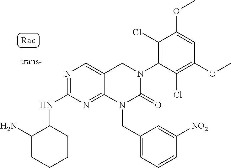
N(C1=NC=C2C(=N1)N(CC1=CC=CC([NO2])=C1)C(=O)N(C1=C(Cl)C(OC)=CC(OC)=C1Cl)C2)C1C(N)CCCC1
